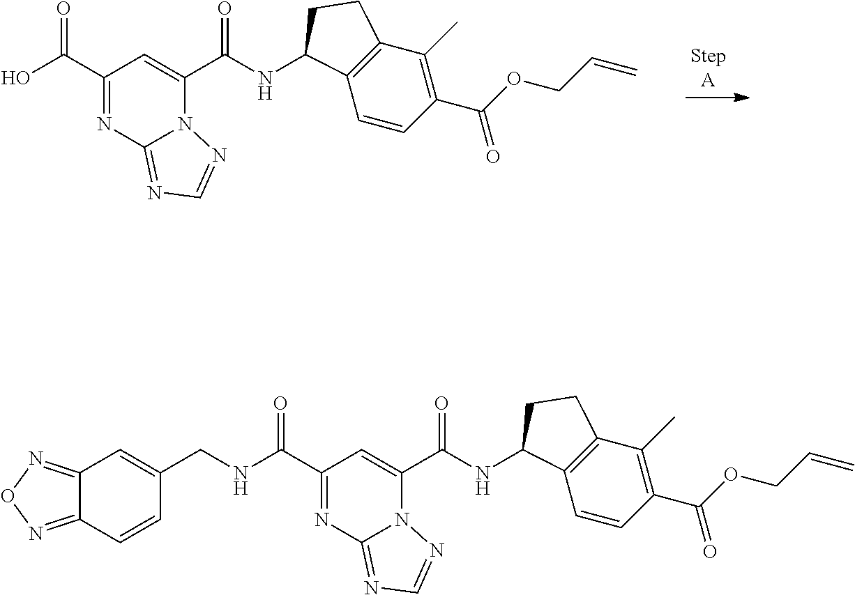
OC(C1=NC2=NC=NN2C(C(NC2C3=C(C(C)=C(C(OCC=C)=O)C=C3)CC2)=O)=C1)=O.N(C(C1=NC2=NC=NN2C(C(NC2C3=C(C(C)=C(C(OCC=C)=O)C=C3)CC2)=O)=C1)=O)CC1=CC2=NON=C2C=C1
